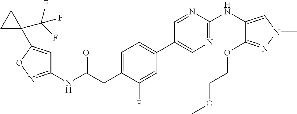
C1(NC(=O)CC2=CC=C(C3=CN=C(NC4=CN(C)N=C4OCCOC)N=C3)C=C2F)=NOC(C2(C(F)(F)F)CC2)=C1
